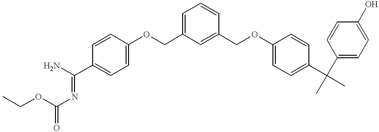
CCOC(N=C(N)C1=CC=C(OCC2=CC=CC(COC3=CC=C(C(C)(C4=CC=C(O)C=C4)C)C=C3)=C2)C=C1)=O
